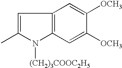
C1=C(C)N([(CH2)3COOC2H5])C2=C1C=C([OCH3])C([OCH3])=C2
